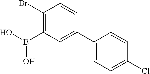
B(C1=C(Br)C=CC(C2=CC=C(Cl)C=C2)=C1)(O)O
